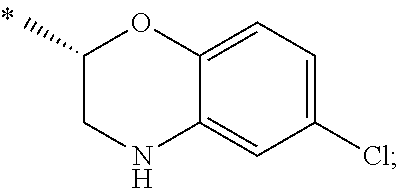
C1(Cl)=CC=C2C(=C1)NCC(C)O2
